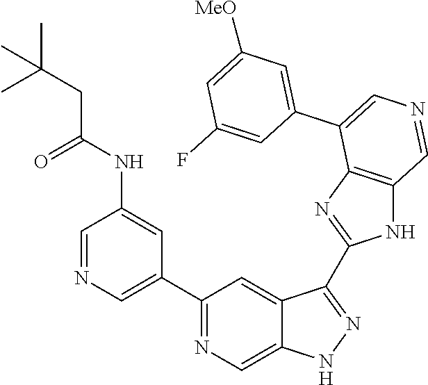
C1(C2=CN=CC(NC(CC(C)(C)C)=O)=C2)=NC=C2C(=C1)C(C1=NC3=C(N1)C=NC=C3C1=CC([MeO])=CC(F)=C1)=NN2
